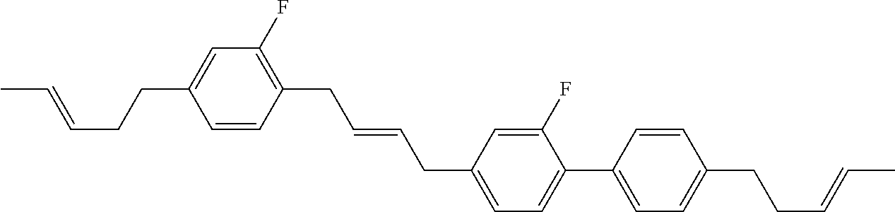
C1=CC(CC=CCC2=CC=C(C3=CC=C(CCC=CC)C=C3)C(F)=C2)=C(F)C=C1CCC=CC
